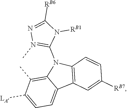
C12=C(C)C([LA])=CC=C1C1=C(N2C2=N(C)N=C([RB6])N2[RB1])C=CC([RB7])=C1
